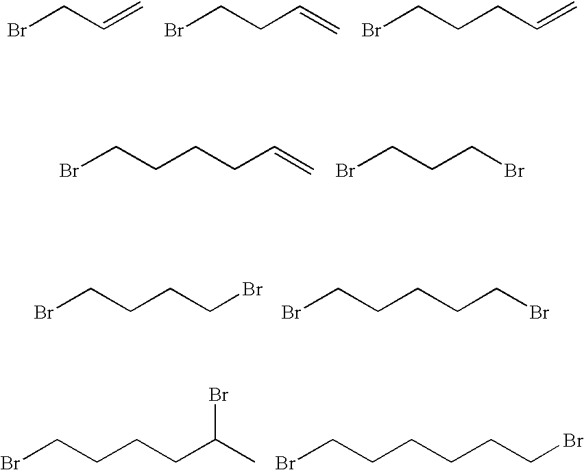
BrCC=C.BrCCC=C.BrCCCC=C.BrCCCCC=C.BrCCCBr.BrCCCCBr.BrCCCCCBr.BrCCCCC(C)Br.BrCCCCCCBr
